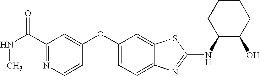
N1=C(C(NC)=O)C=C(OC2=CC=C3C(=C2)SC(NC2C(O)CCCC2)=N3)C=C1
